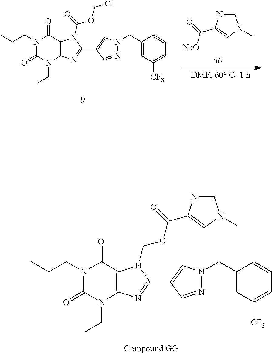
C1=NC(C(=O)[NaO])=CN1C.C1(CN2N=CC(C3=NC4=C(N3C(=O)OCCl)C(=O)N(CCC)C(=O)N4CC)=C2)=CC([CF3])=CC=C1.C1(CN2N=CC(C3=NC4=C(N3COC(=O)C3=CN(C)C=N3)C(=O)N(CCC)C(=O)N4CC)=C2)=CC([CF3])=CC=C1
